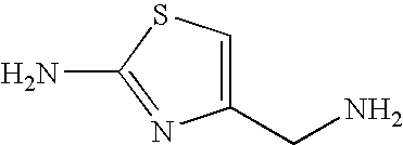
C1(CN)=CSC(N)=N1
